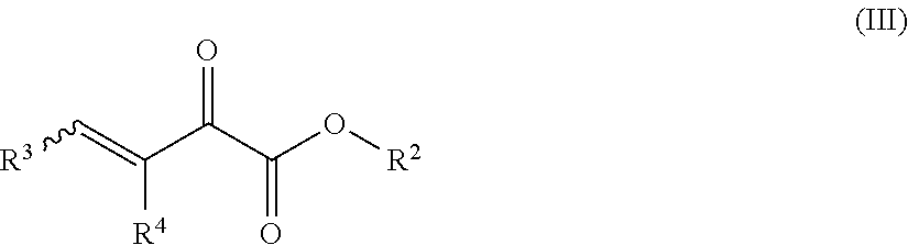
[R4]C(=C[R3])C(C(O[R2])=O)=O
